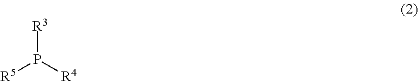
[R5]P([R4])[R3]
